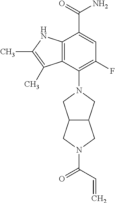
C1(N2CC3C(C2)CN(C(C=C)=O)C3)=C(F)C=C(C(=O)N)C2=C1C(C)=C(C)N2
